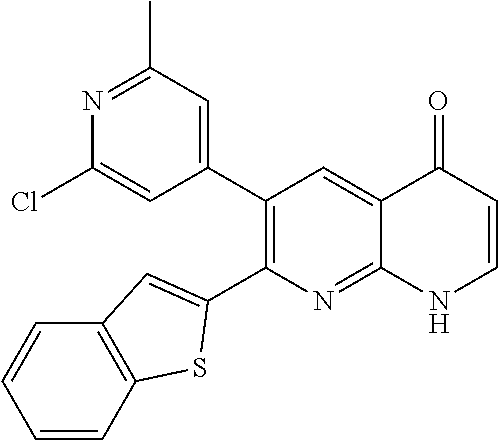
N1=C(C)C=C(C2=C(C3=CC4=C(C=CC=C4)S3)N=C3C(=C2)C(=O)C=CN3)C=C1Cl
